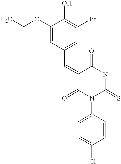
C1(OCC)=CC(C=C2C(=O)N(C3=CC=C(Cl)C=C3)C(=S)NC2=O)=CC(Br)=C1O
